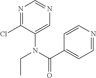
N1=C(Cl)C(N(C(C2=CC=NC=C2)=O)CC)=CN=C1
